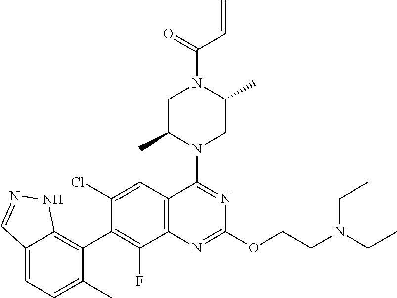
C12=CC=C(C)C(C3=C(F)C4=C(C=C3Cl)C(N3CC(C)N(C(=O)C=C)CC3C)=NC(OCCN(CC)CC)=N4)=C1NN=C2
